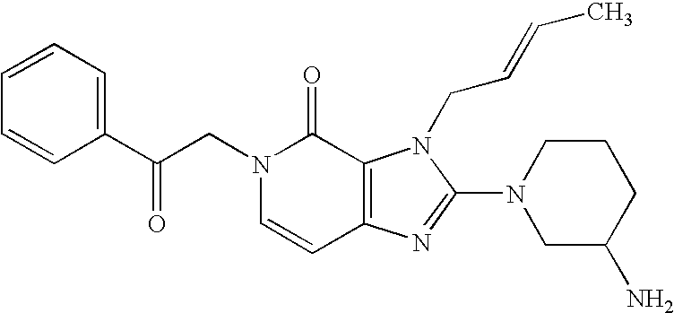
C(N1C=CC2=C(C1=O)N(CC=CC)C(N1CC(N)CCC1)=N2)C(C1=CC=CC=C1)=O
